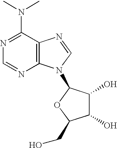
N1=C(N(C)C)C2=C(N=C1)N(C1C(O)C(O)C(CO)O1)C=N2
